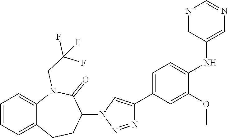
C1=CC=C2C(=C1)N(CC(F)(F)F)C(=O)C(N1C=C(C3=CC=C(NC4=CN=CN=C4)C(OC)=C3)N=N1)CC2
